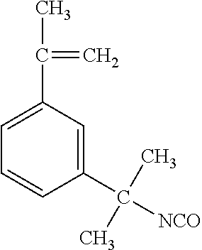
C1(C([NCO])(C)C)=CC(C(C)=C)=CC=C1
